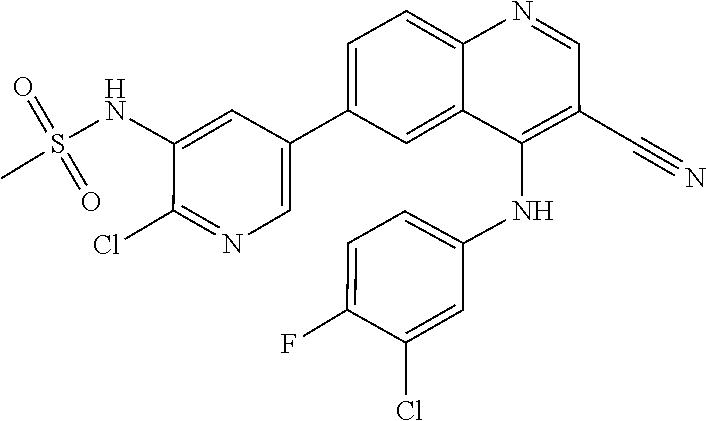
FC1=CC=C(NC2=C(C#N)C=NC3=CC=C(C4=CN=C(Cl)C(NS(=O)(=O)C)=C4)C=C32)C=C1Cl
